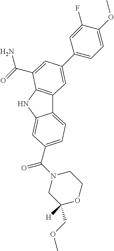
C12=CC=C(C(N3CC([H])(COC)OCC3)=O)C=C1NC1=C2C=C(C2=CC=C(OC)C(F)=C2)C=C1C(=O)N
